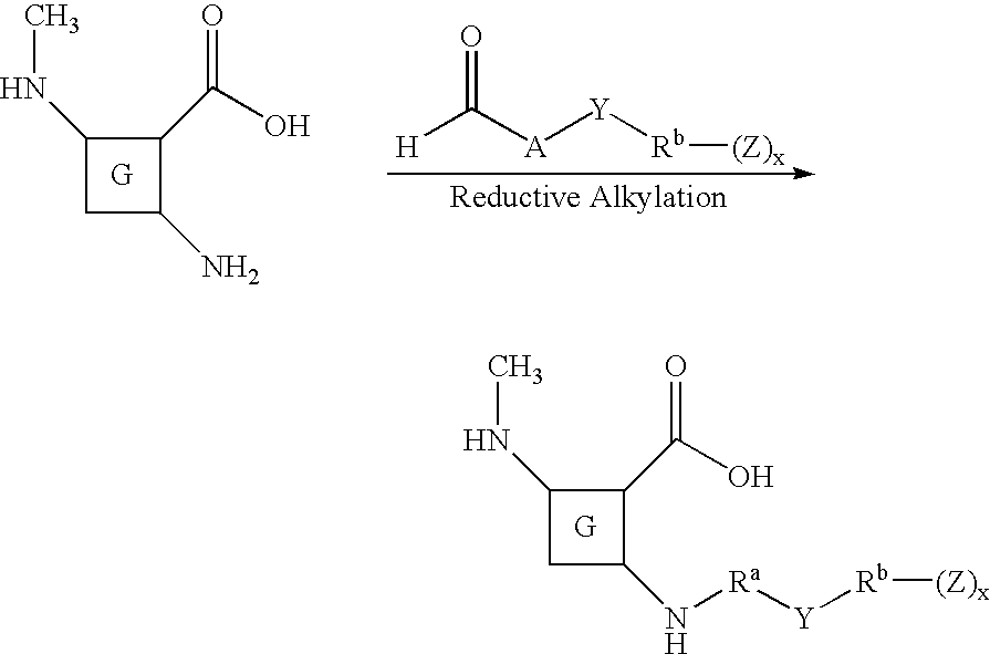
C1(NC)CC(N[Ra][Y][Rb][(Z)x])C1C(O)=O.C1(NC)CC(N)C1C(O)=O.[H]C([A][Y][Rb][(Z)x])=O
